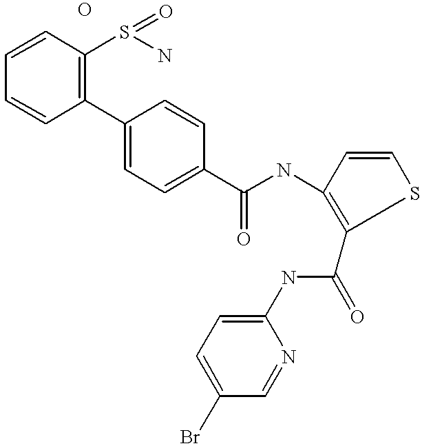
C1=CC(S(=O)N)=C(C2=CC=C(C(NC3=C(C(=O)NC4=CC=C(Br)C=N4)SC=C3)=O)C=C2)C=C1.O
